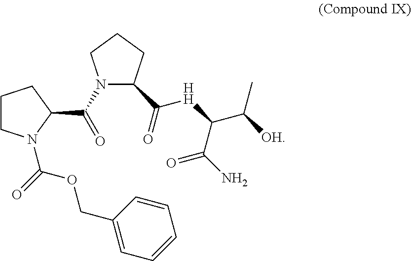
C1CN(C(=O)OCC2=CC=CC=C2)C(C(N2C(C(=O)[HH]C(C(=O)N)C(C)[OH])CCC2)=O)C1
